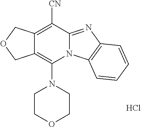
C12=C(N3CCOCC3)N3C(=NC4=C3C=CC=C4)C([CN])=C1COC2.Cl
